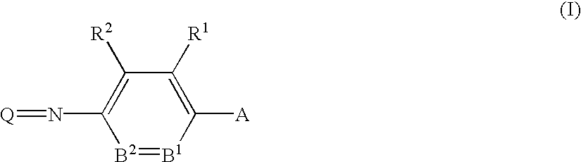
[B2]1=[B1]C([A])=C([R1])C([R2])=C1N=[Q]
